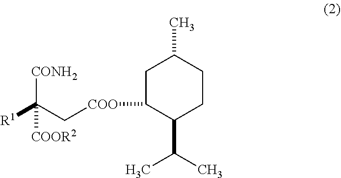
C1C([COO]CC([R1])([CONH2])[COOR2])C(C(C)C)CCC1C
